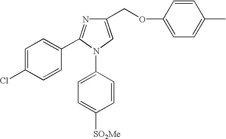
N1(C2=CC=C([SO2Me])C=C2)C=C(COC2=CC=C(C)C=C2)N=C1C1=CC=C(Cl)C=C1
